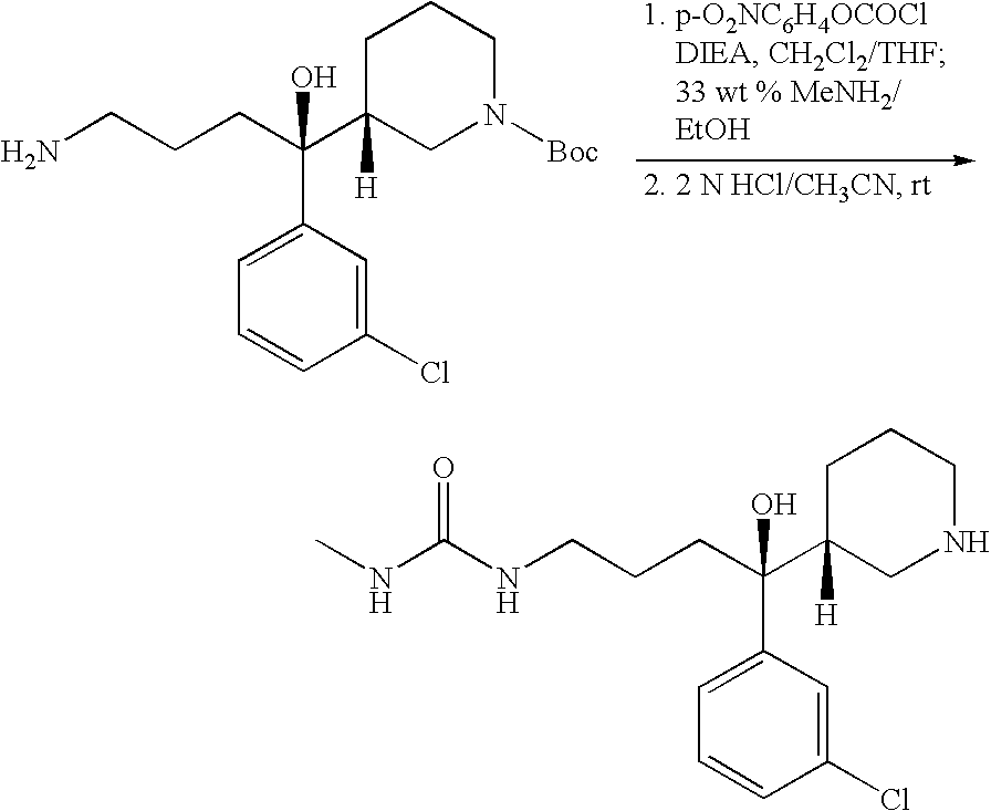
NCCCC(C1([H])CN([Boc])CCC1)(C1=CC=CC(Cl)=C1)O.N(C(NCCCC(C1([H])CNCCC1)(C1=CC=CC(Cl)=C1)O)=O)C
